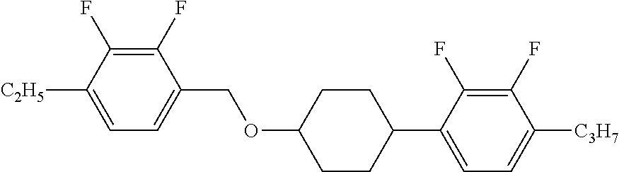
C1(F)=C(F)C([C2H5])=CC=C1COC1CCC(C2=CC=C([C3H7])C(F)=C2F)CC1
